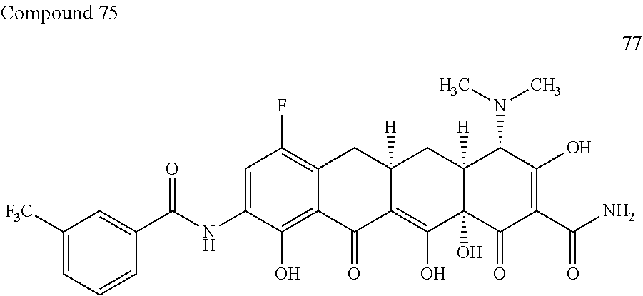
C1=C(NC(C2=CC([F3C])=CC=C2)=O)C(O)=C2C(=C1F)CC1([H])C(=C(O)C3(O)C([H])(C1)C(N(C)C)C(O)=C(C(N)=O)C3=O)C2=O
